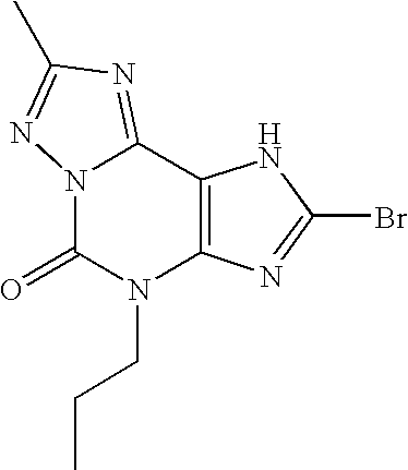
N12C(=O)N(CCC)C3=C(C1=NC(C)=N2)NC(Br)=N3
